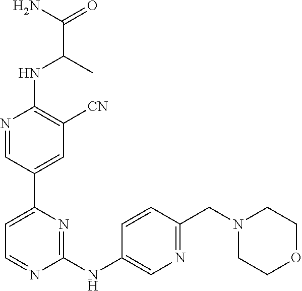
C1=NC(NC2=CN=C(CN3CCOCC3)C=C2)=NC(C2=CC([CN])=C(NC(C(N)=O)C)N=C2)=C1
